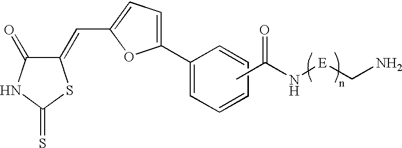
C1(=CC2=CC=C(C3=CC=CC=C3)O2)C(=O)NC(=S)S1.CC(N[E]CN)=O
